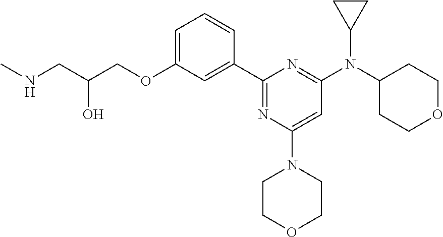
C1=C(OCC(CNC)O)C=C(C2=NC(N3CCOCC3)=CC(N(C3CCOCC3)C3CC3)=N2)C=C1
